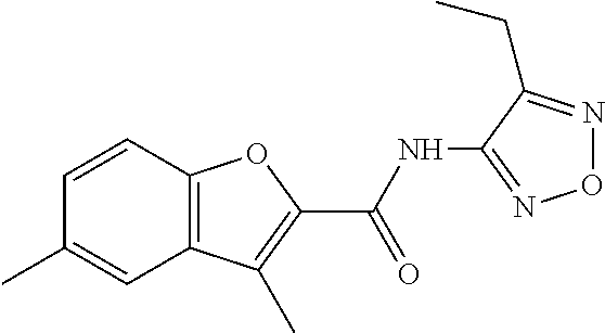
C1=CC2=C(C=C1C)C(C)=C(C(NC1=NON=C1CC)=O)O2
